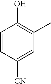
C1=CC([CN])=CC(C)=C1O
